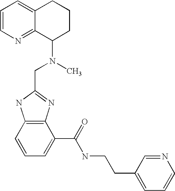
C1=CN=C2C(=C1)CCCC2N(C)CC1=NC2=C(N1)C=CC=C2C(NCCC1=CC=CN=C1)=O
